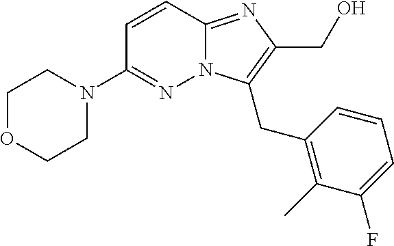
C1OCCN(C2=NN3C(=NC(CO)=C3CC3=C(C)C(F)=CC=C3)C=C2)C1
